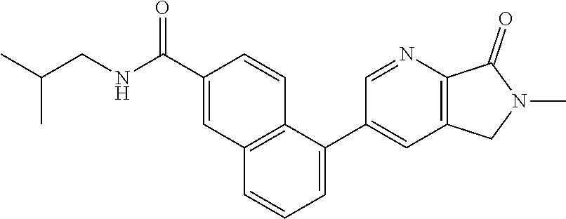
C1=NC2=C(C=C1C1=CC=CC3=C1C=CC(C(NCC(C)C)=O)=C3)CN(C)C2=O
